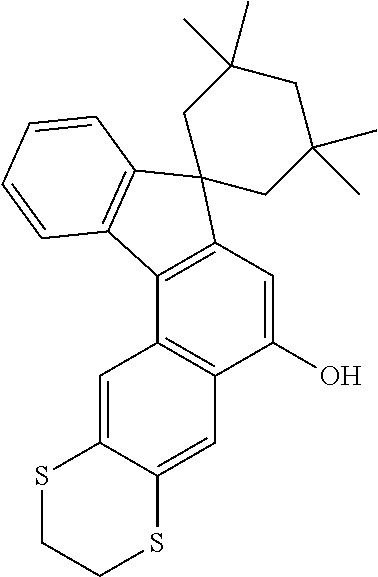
C1(O)=CC2=C(C3=C1C=C1C(=C3)SCCS1)C1=C(C23CC(C)(C)CC(C)(C)C3)C=CC=C1
